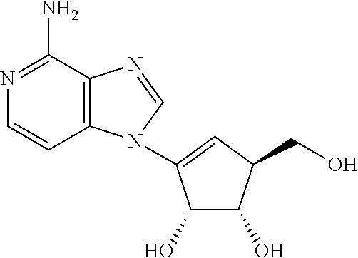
N1=C(N)C2=C(C=C1)N(C1=CC(CO)C(O)C1O)C=N2
